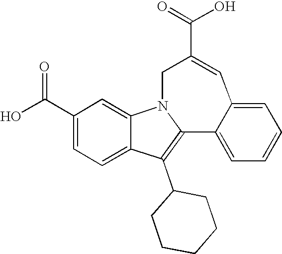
C1(C(O)=O)=CC=C2C(=C1)N1C(=C2C2CCCCC2)C2=CC=CC=C2C=C(C(=O)O)C1
